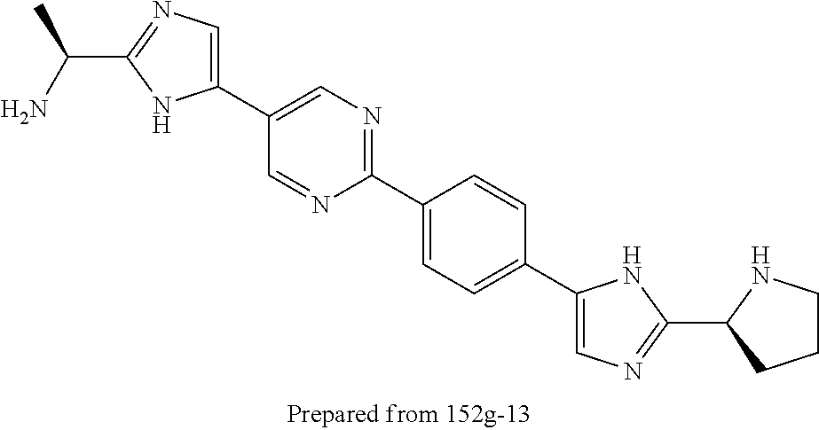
C(C1=NC=C(C2=CN=C(C3=CC=C(C4=CN=C(C5CCCN5)N4)C=C3)N=C2)N1)(N)C
